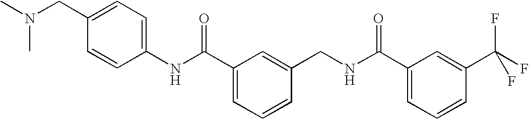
C1(NC(C2=CC=CC(CNC(C3=CC=CC(C(F)(F)F)=C3)=O)=C2)=O)=CC=C(CN(C)C)C=C1
